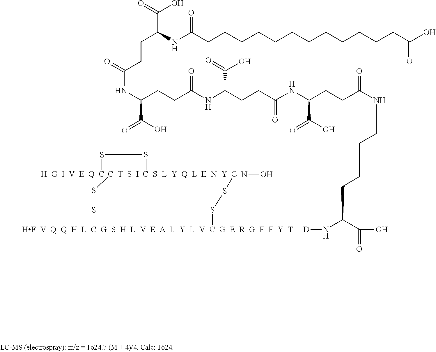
[HF  V  Q  Q  H  L  C  G  S  H  L  V  E  A  L  Y  L  V  C  G  E  R  G  F  F  Y  T](SSC)SS[T  S  I  C  S  L  Y  Q  L  E  N  Y  C]SS[H  G  I  V  E  Q  C].N(C(CCC(NC(CCC(=O)NC(CCC(=O)NCCCCC(N[D])C(=O)O)C(O)=O)C(=O)O)=O)C(O)=O)C(=O)CCC(C(O)=O)NC(CCCCCCCCCCCCC(O)=O)=O.NO
